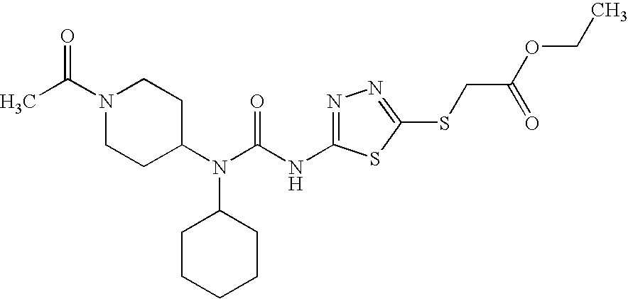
N1=C(NC(N(C2CCN(C(C)=O)CC2)C2CCCCC2)=O)SC(SCC(OCC)=O)=N1
